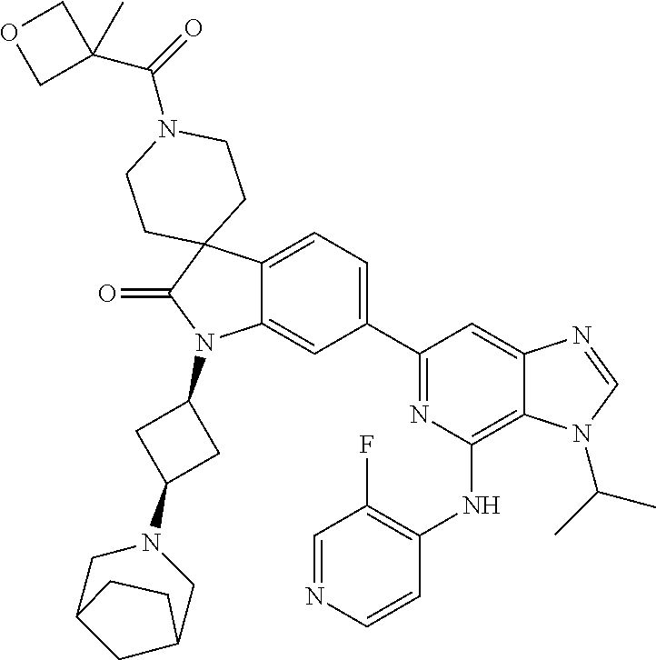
C12=CC=C(C3=NC(NC4=C(F)C=NC=C4)=C4C(=C3)N=CN4C(C)C)C=C1N(C1CC(N3CC4CC(C3)CC4)C1)C(=O)C21CCN(C(=O)C2(C)COC2)CC1
